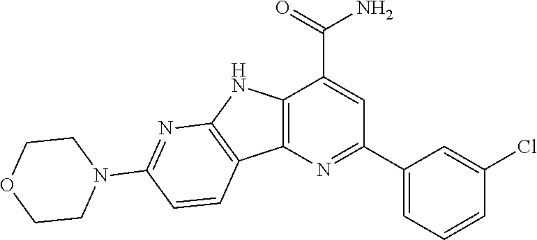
C12=C(N=C(C3=CC=CC(Cl)=C3)C=C1C(=O)N)C1=C(N2)N=C(N2CCOCC2)C=C1
